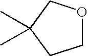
C1OCC(C)(C)C1
